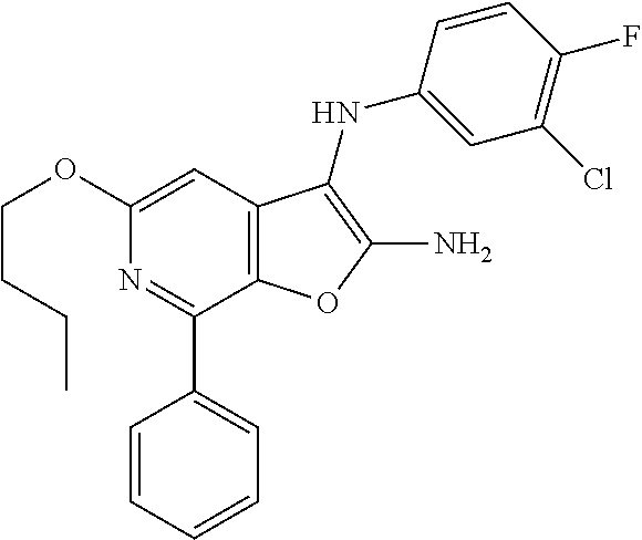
N1=C(C2=CC=CC=C2)C2=C(C=C1OCCCC)C(NC1=CC(Cl)=C(F)C=C1)=C(N)O2
